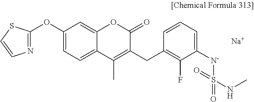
[Na].C1(OC2=NC=CS2)=CC=C2C(=C1)OC(=O)C(CC1=C(F)C([N-]S(=O)(NC)=O)=CC=C1)=C2C
